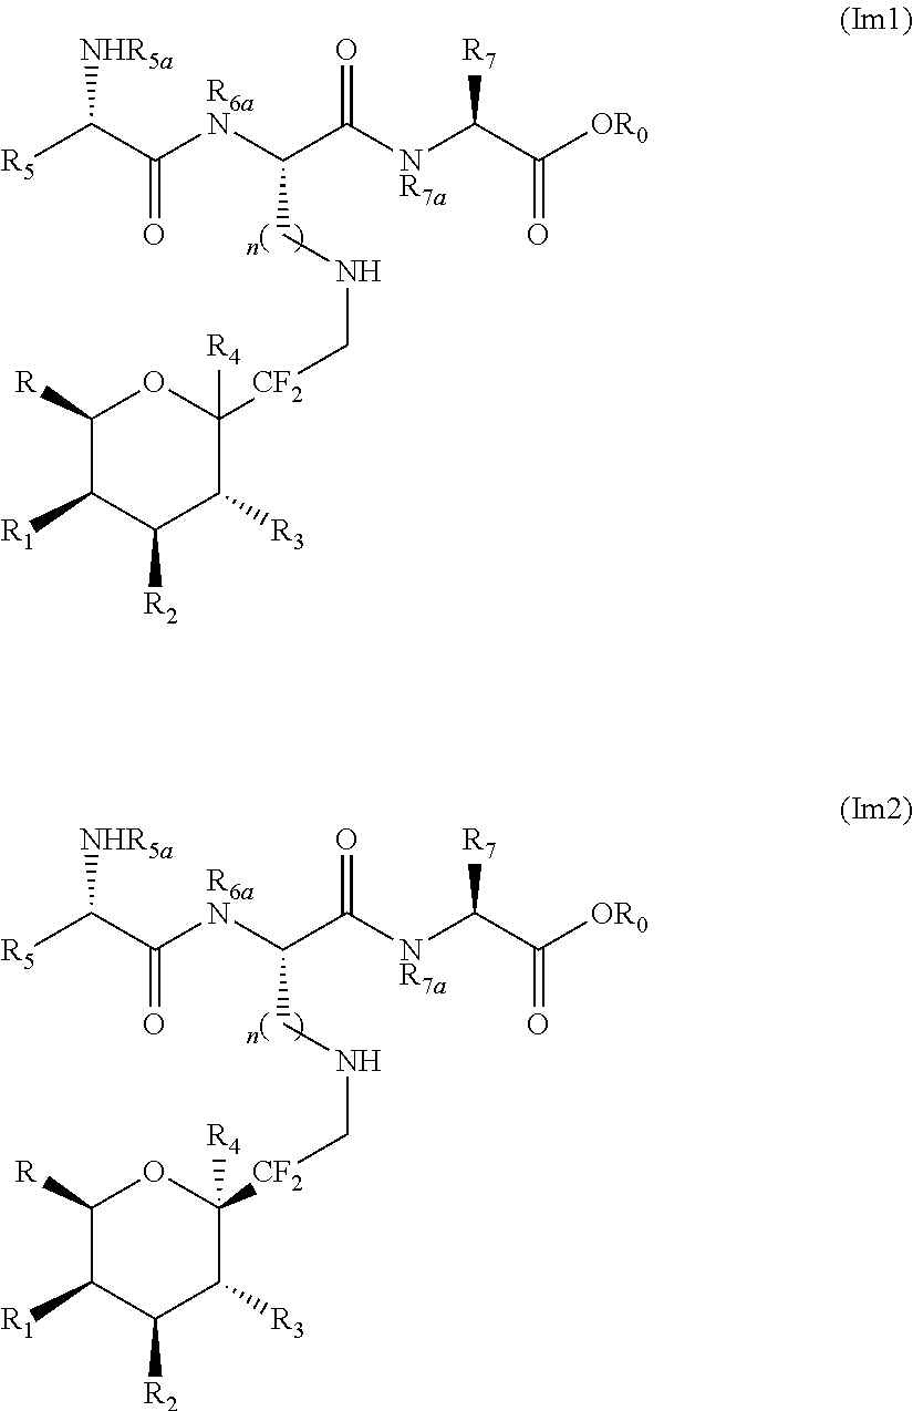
[R5]C(C([R6aN]C(C([NR7a]C(C([OR0])=O)[R7])=O)CNC[CF2]C1([R4])OC([R])C([R1])C([R2])C1[R3])=O)[NHR5a].[R5]C(C([R6aN]C(C([NR7a]C(C([OR0])=O)[R7])=O)CNC[CF2]C1([R4])OC([R])C([R1])C([R2])C1[R3])=O)[NHR5a]
